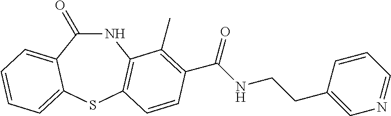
C1(=O)NC2=C(SC3=CC=CC=C13)C=CC(C(NCCC1=CN=CC=C1)=O)=C2C
